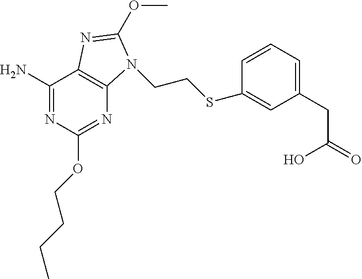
C1(N)=NC(OCCCC)=NC2=C1N=C(OC)N2CCSC1=CC(CC(=O)O)=CC=C1
